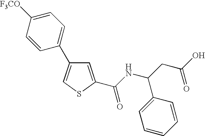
C1=C(C(NC(CC(=O)O)C2=CC=CC=C2)=O)SC=C1C1=CC=C([F3CO])C=C1
